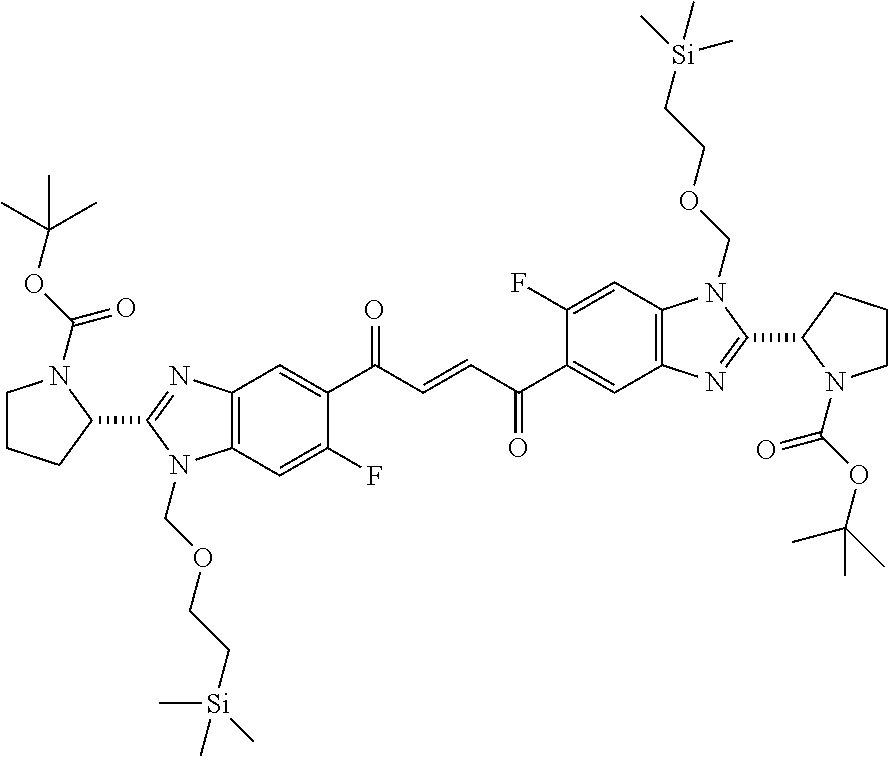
C1(C2=NC3=C(N2COCC[Si](C)(C)C)C=C(F)C(C(C=CC(C2=CC4=C(C=C2F)N(COCC[Si](C)(C)C)C(C2N(C(OC(C)(C)C)=O)CCC2)=N4)=O)=O)=C3)N(C(OC(C)(C)C)=O)CCC1
